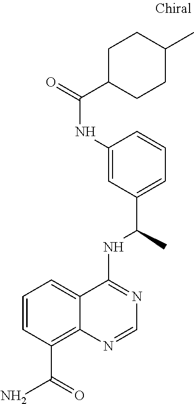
C1=CC=C2C(=C1C(=O)N)N=CN=C2NC(C)C1=CC=CC(NC(=O)C2CCC(C)CC2)=C1
